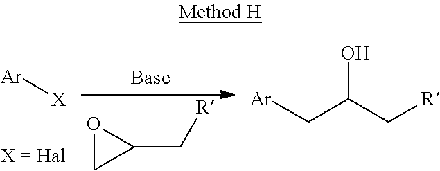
C(C(C[R])O)[Ar].[Ar][X].C1C(C[R])O1
